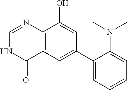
C12=C(C=C(C3=CC=CC=C3N(C)C)C=C1O)C(=O)NC=N2
